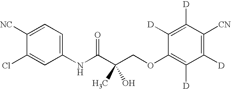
C1([NC])=CC=C(NC(C(COC2=C([D])C([D])=C([CN])C([D])=C2[D])(C)O)=O)C=C1Cl
